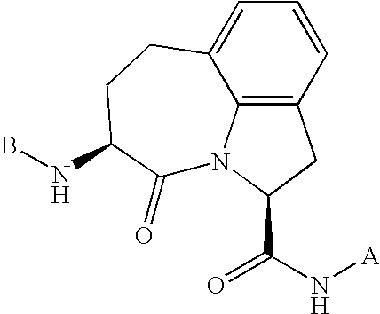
C12=C3N(C(=O)C(NB)CCC3=CC=C1)C(C(=O)N[A])C2
